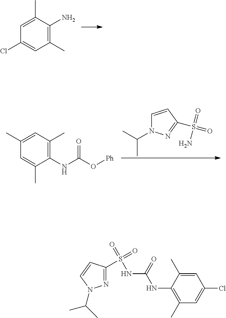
C1(C)=C(N)C(C)=CC(Cl)=C1.C1=CC(S(N)(=O)=O)=NN1C(C)C.C1(C)=CC(C)=C(NC(O[Ph])=O)C(C)=C1.N1=C(S(=O)(=O)NC(NC2=C(C)C=C(Cl)C=C2C)=O)C=CN1C(C)C
